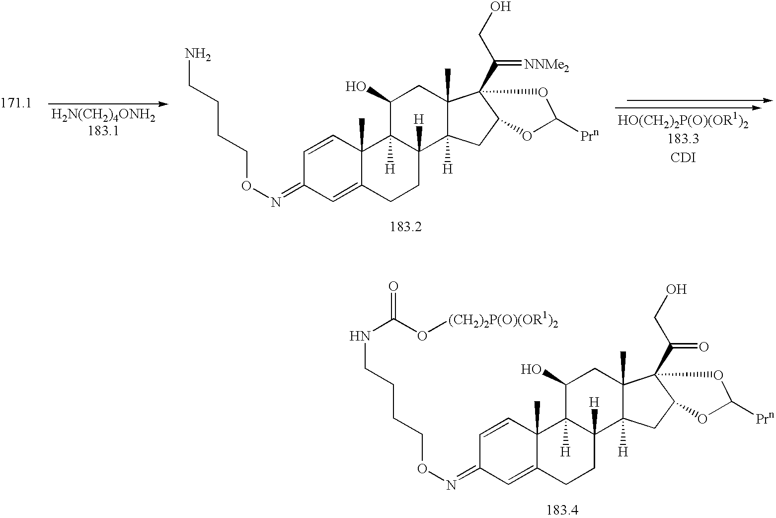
C1=CC2(C)C(=CC1=NOCCCCN)CCC1([H])C2([H])C(O)CC2(C)C1([H])CC1C2(C(=[NNMe2])CO)OC([Prn])O1.C1=CC2(C)C(=CC1=NOCCCCNC(O[(CH2)2P(O)(OR1)2])=O)CCC1([H])C2([H])C(O)CC2(C)C1([H])CC1C2(C(=O)CO)OC([Prn])O1
